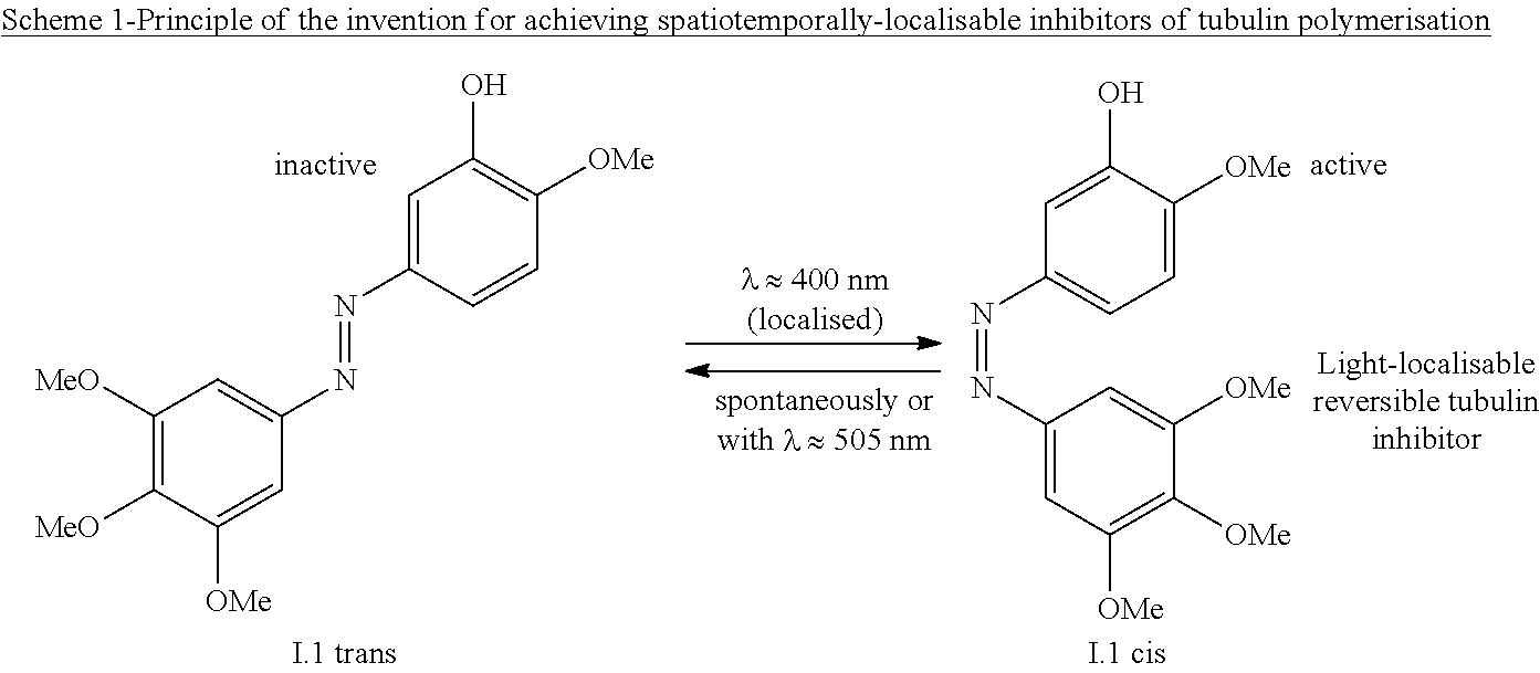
C1=C(O)C([OMe])=CC=C1N=NC1=CC([OMe])=C([OMe])C([OMe])=C1.C1=C(N=NC2=CC([MeO])=C([MeO])C([OMe])=C2)C=CC([OMe])=C1O
